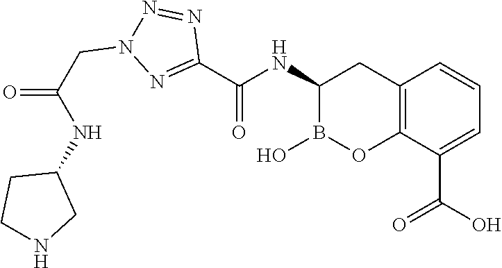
C12=C(C(C(O)=O)=CC=C1)OB(O)C(NC(=O)C1=NN(CC(=O)NC3CCNC3)N=N1)C2
